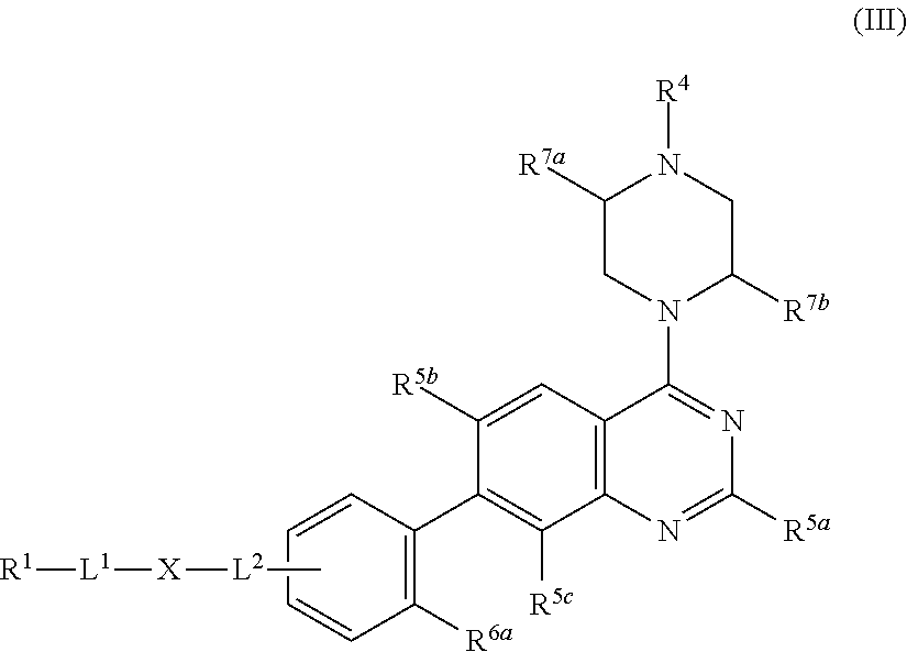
C1([R5b])=CC2=C(C([R5c])=C1C1=C([R6a])C=CC=C1)N=C([R5a])N=C2N1C([R7b])CN([R4])C([R7a])C1.C[L2][X][L1][R1]
